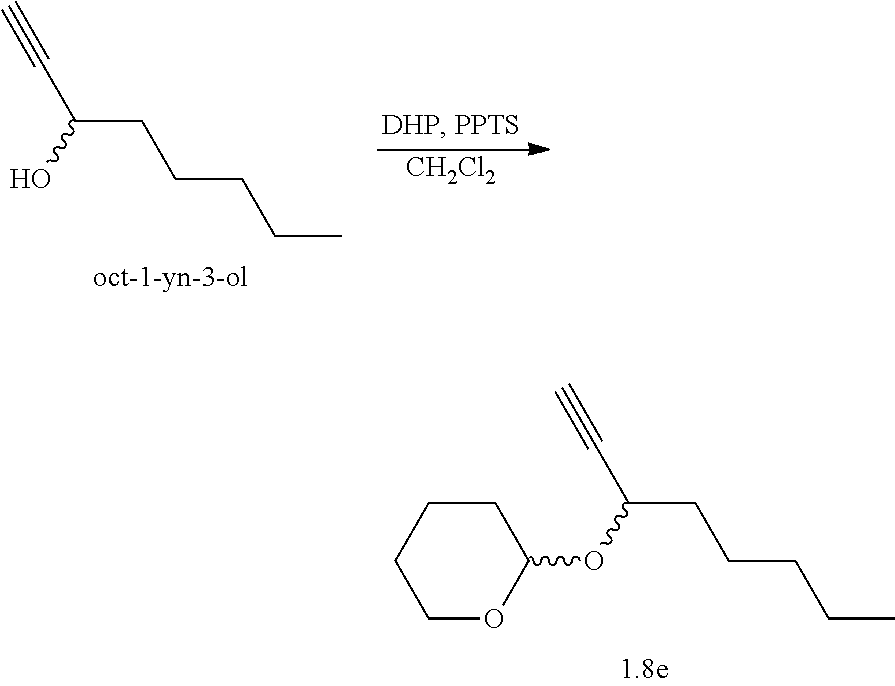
C(C(CCCCC)OC1CCCCO1)#C.C(C(CCCCC)O)#C.[CH2Cl2]
